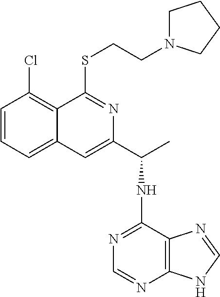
C1=CC=C2C(=C1Cl)C(SCCN1CCCC1)=NC(C(NC1=NC=NC3=C1N=CN3)C)=C2
